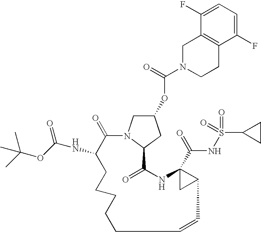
N1(C(=O)OC2CN3C(C2)C(=O)NC2(C(=O)NS(=O)(=O)C4CC4)CC2C=CCCCCCC(NC(=O)OC(C)(C)C)C3=O)CCC2=C(C1)C(F)=CC=C2F
